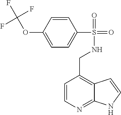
C1=CN=C2C(=C1CNS(=O)(=O)C1=CC=C(OC(F)(F)F)C=C1)C=CN2
